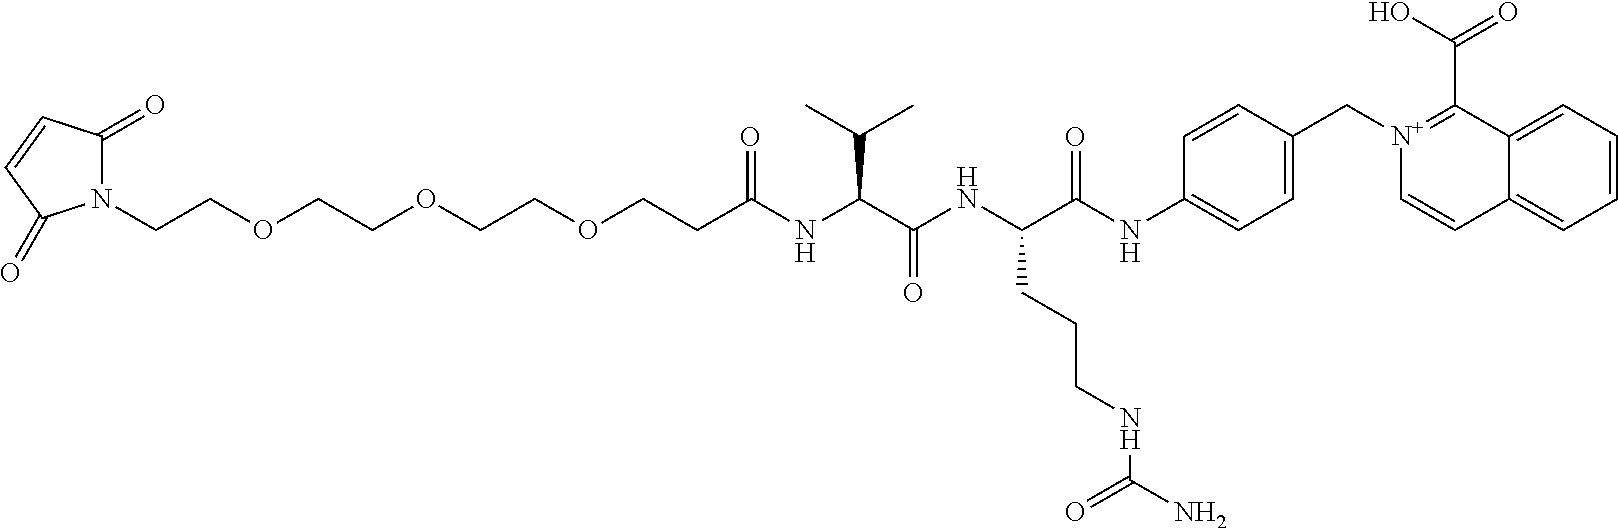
N1(CCOCCOCCOCCC(NC(C(NC(C(NC2=CC=C(C[N+]3=C(C(=O)O)C4=CC=CC=C4C=C3)C=C2)=O)CCCNC(N)=O)=O)C(C)C)=O)C(=O)C=CC1=O
